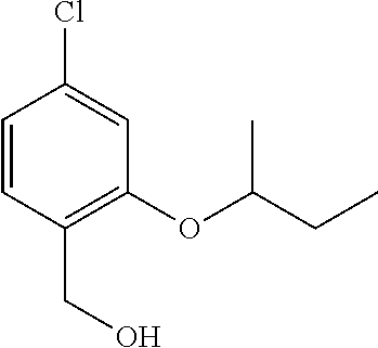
C1=CC(CO)=C(OC(CC)C)C=C1Cl
